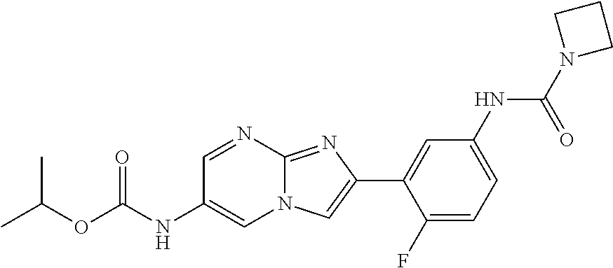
C1=NC2=NC(C3=CC(NC(N4CCC4)=O)=CC=C3F)=CN2C=C1NC(OC(C)C)=O
